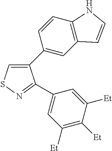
C1(C2=CC3=C(C=C2)NC=C3)=CSN=C1C1=CC([Et])=C([Et])C([Et])=C1
